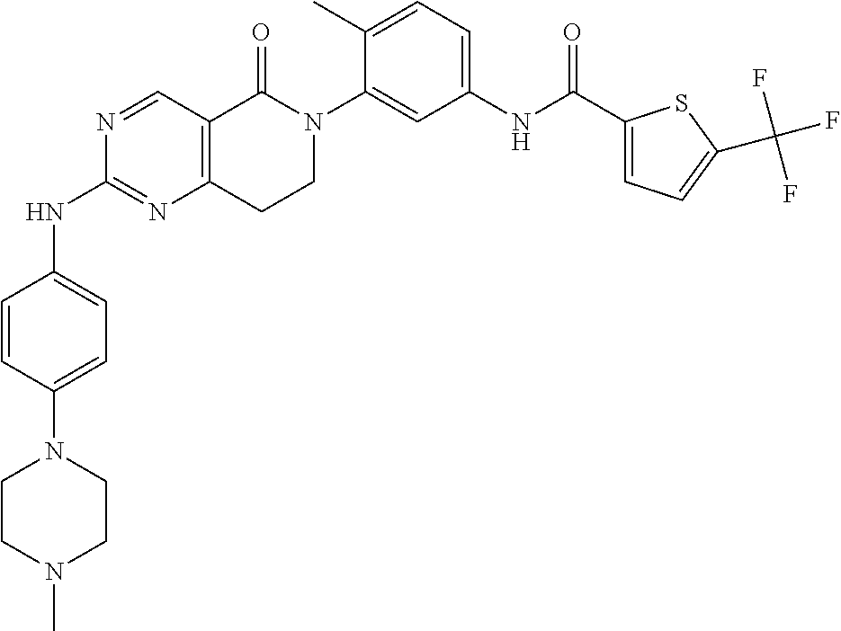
N1=CC2=C(N=C1NC1=CC=C(N3CCN(C)CC3)C=C1)CCN(C1=CC(NC(C3=CC=C(C(F)(F)F)S3)=O)=CC=C1C)C2=O
